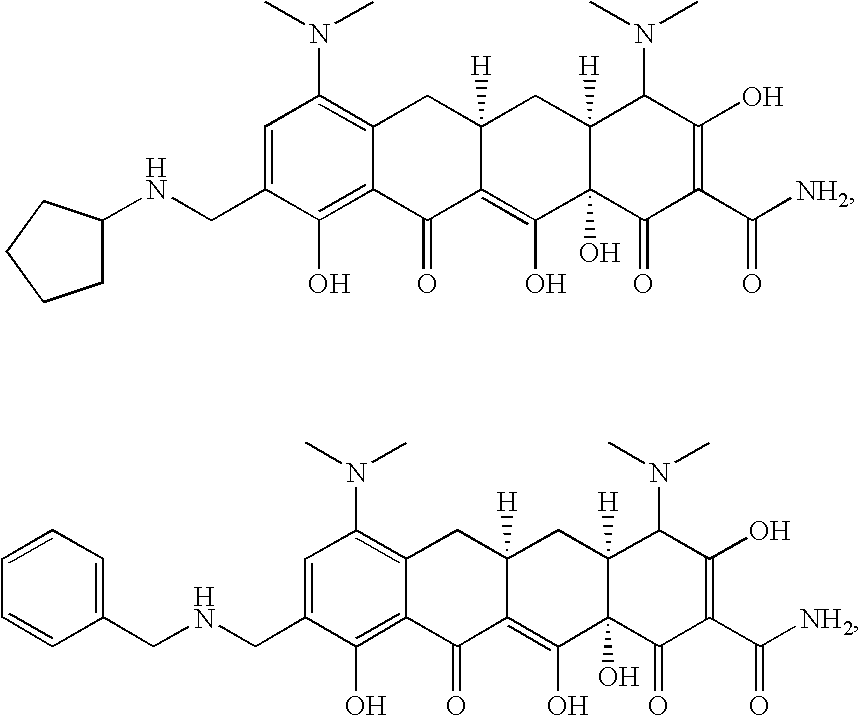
C12=C(O)C(CNC3CCCC3)=CC(N(C)C)=C1CC1([H])C(=C(O)C3(O)C([H])(C1)C(N(C)C)C(O)=C(C([NH2])=O)C3=O)C2=O.C12=C(O)C(CNCC3=CC=CC=C3)=CC(N(C)C)=C1CC1([H])C(=C(O)C3(O)C([H])(C1)C(N(C)C)C(O)=C(C([NH2])=O)C3=O)C2=O
